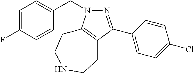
N1=C(C2=CC=C(Cl)C=C2)C2=C(N1CC1=CC=C(F)C=C1)CCNCC2
